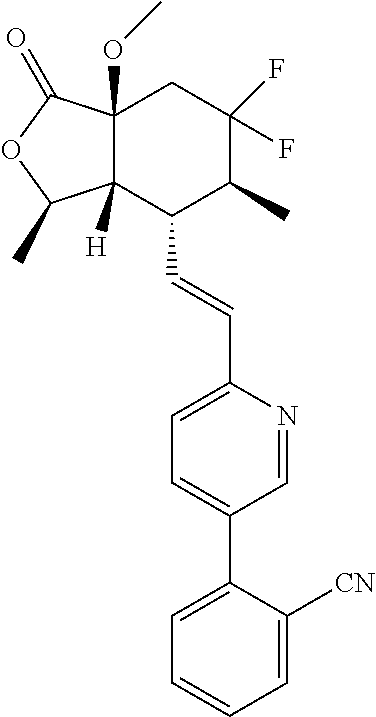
C1=C([CN])C(C2=CC=C(C=CC3C4([H])C(OC)(CC(F)(F)C3C)C(=O)OC4C)N=C2)=CC=C1
